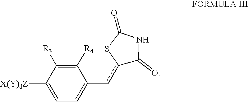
C1([R4])=C([R3])C([X(Y)dZ])=CC=C1cc1SC(=O)NC1=O
